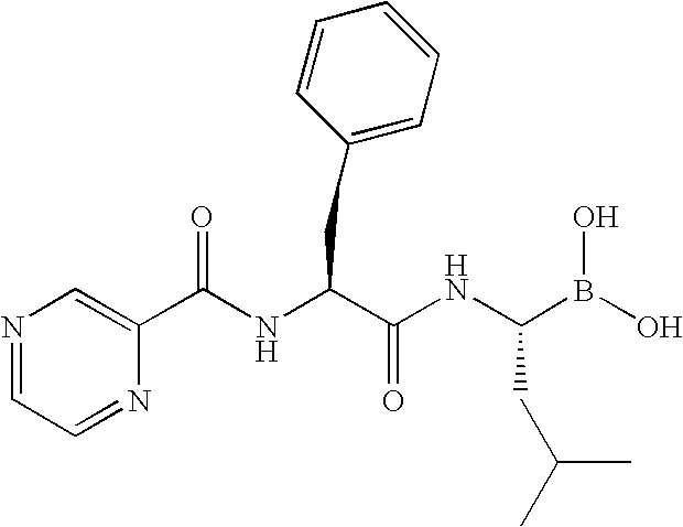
N1=CC=NC(C(NC(C(NC(B(O)O)CC(C)C)=O)CC2=CC=CC=C2)=O)=C1
